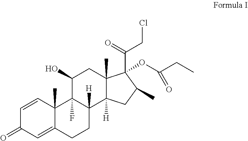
C1=CC2(C)C(=CC1=O)CCC1([H])C2(F)C(O)CC2(C)C1([H])CC(C)C2(C(=O)CCl)OC(CC)=O
